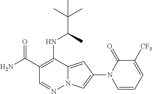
C1(C(=O)N)=C(NC(C)C(C)(C)C)C2=CC(N3C=CC=C([CF3])C3=O)=CN2N=C1
